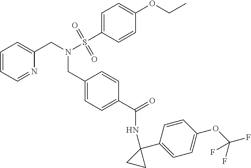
C1=CC=NC(CN(S(C2=CC=C(OCC)C=C2)(=O)=O)CC2=CC=C(C(=O)NC3(C4=CC=C(OC(F)(F)F)C=C4)CC3)C=C2)=C1
